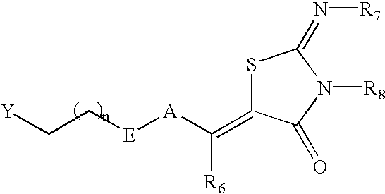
[Y]CC[E][A]C([R6])=C1SC(=N[R7])N([R8])C1=O
